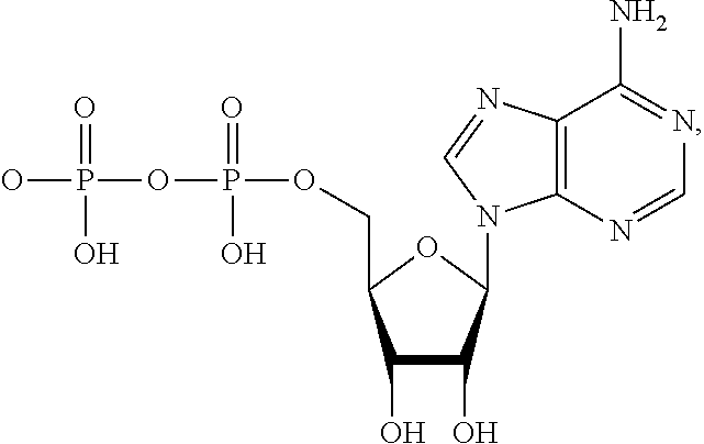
OC1C(O)C(COP(=O)(O)OP(O)(=O)O)OC1N1C2=C(C(N)=NC=N2)N=C1
